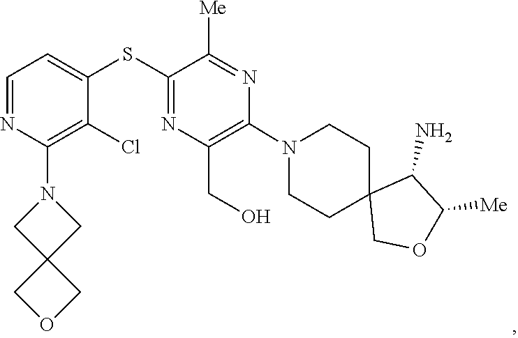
C1CN(C2=C(CO)N=C(SC3=CC=NC(N4CC5(C4)COC5)=C3Cl)C([Me])=N2)CCC12COC([Me])C2N
